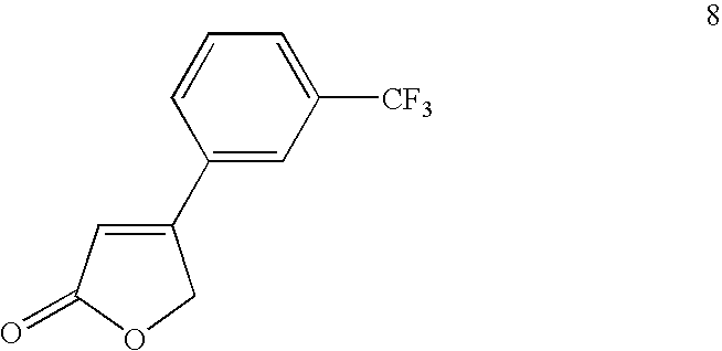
C1(C2=CC([CF3])=CC=C2)=CC(=O)OC1
